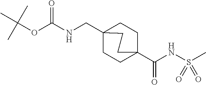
C1CC2(CNC(OC(C)(C)C)=O)CCC1(C(NS(C)(=O)=O)=O)CC2
